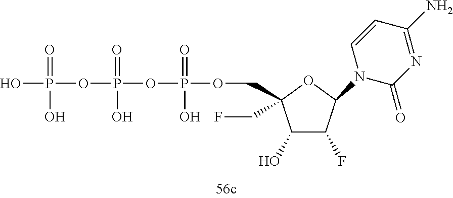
O(P(=O)(O)OCC1(CF)C(O)C(F)C(N2C(=O)N=C(N)C=C2)O1)P(OP(O)(=O)O)(=O)O
